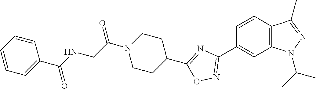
C1=CC2=C(C=C1C1=NOC(C3CCN(C(CNC(C4=CC=CC=C4)=O)=O)CC3)=N1)N(C(C)C)N=C2C
